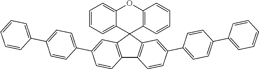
C1=CC=C2C(=C1)OC1=C(C23C2=C(C4=C3C=C(C3=CC=C(C5=CC=CC=C5)C=C3)C=C4)C=CC(C3=CC=C(C4=CC=CC=C4)C=C3)=C2)C=CC=C1
